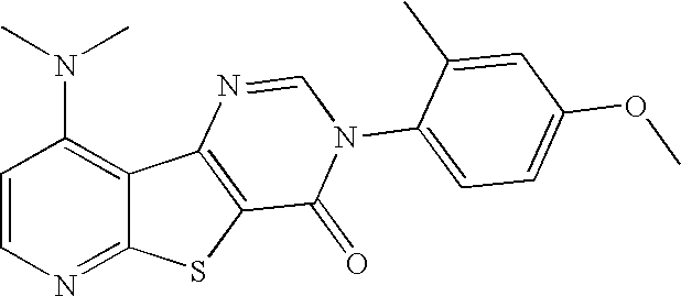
N(C1=C2C(=NC=C1)SC1=C2N=CN(C2=CC=C(OC)C=C2C)C1=O)(C)C
